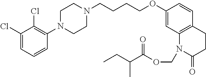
C1(Cl)=CC=CC(N2CCN(CCCCOC3=CC4=C(C=C3)CCC(=O)N4COC(C(CC)C)=O)CC2)=C1Cl
